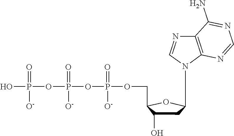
N1(C2CC(O)C(COP(=O)([O-])OP(=O)([O-])OP(=O)([O-])O)O2)C2=C(N=C1)C(N)=NC=N2
